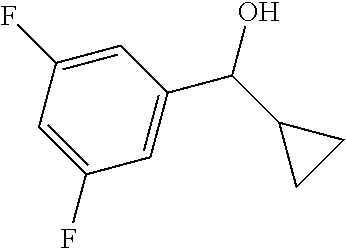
C1(C(C2CC2)O)=CC(F)=CC(F)=C1
